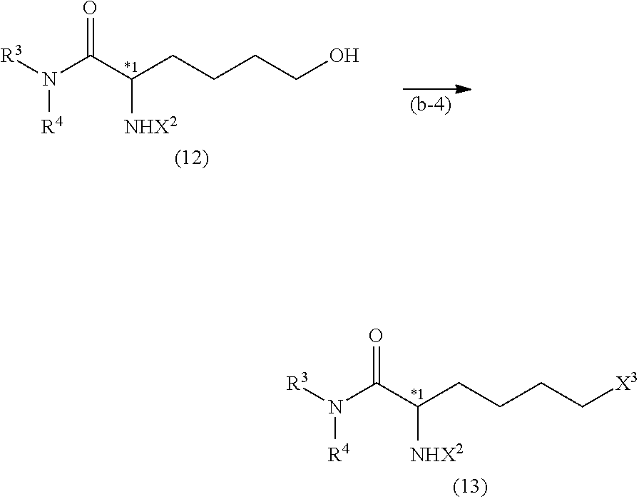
[R3]N(C(C(CCCCO)[NHX2])=O)[R4].[R3]N(C(C(CCCC[X3])[NHX2])=O)[R4]
